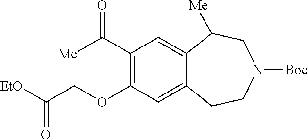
C1(C(=O)[Me])=C(OCC([EtO])=O)C=C2C(=C1)C([Me])CN([Boc])CC2
